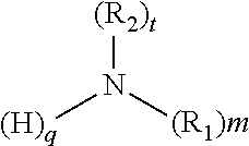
[(H)q]N([(R1)m])[(R2)t]
